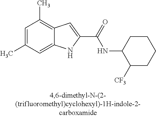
C12=CC(C)=CC(C)=C1C=C(C(=O)NC1C([CF3])CCCC1)N2
